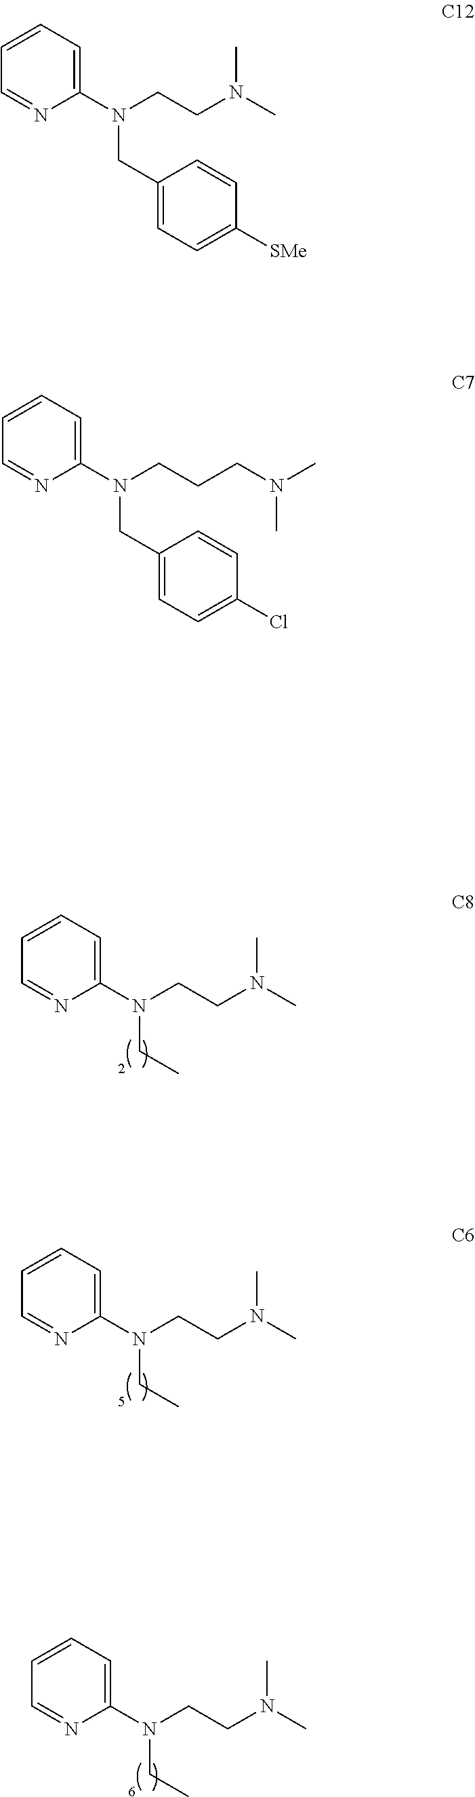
C1=CC=C(N(CCN(C)C)CC)N=C1.C1=CC=C(N(CCN(C)C)CC)N=C1.C1=CC=C(N(CCN(C)C)CC)N=C1.C1=CC=C(N(CCN(C)C)CC2=CC=C([SMe])C=C2)N=C1.C1=CC=C(N(CCCN(C)C)CC2=CC=C(Cl)C=C2)N=C1
